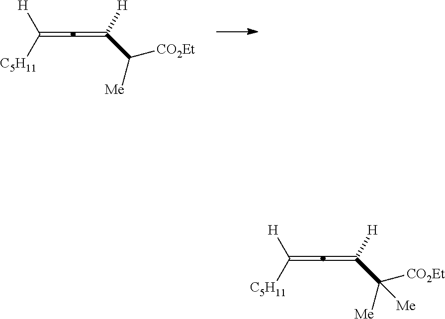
C(=C=C(C([Me])[CO2Et])[H])([H])[C5H11].C(=C=C(C([Me])([CO2Et])[Me])[H])([H])[C5H11]
